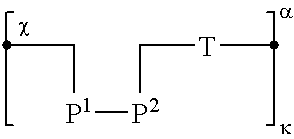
C([T]C)[P2][P1]CC
